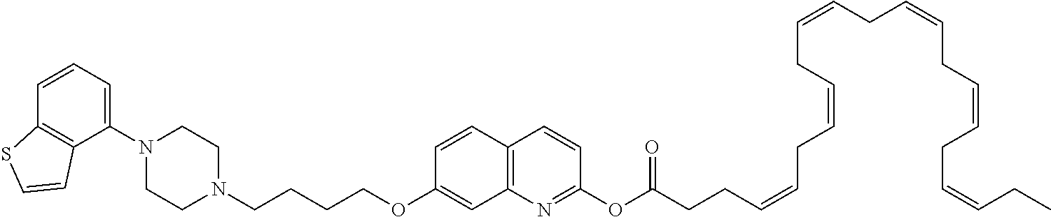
C1(N2CCN(CCCCOC3=CC4=C(C=C3)C=CC(OC(=O)CCC=CCC=CCC=CCC=CCC=CCC=CCC)=N4)CC2)=CC=CC2=C1C=CS2
